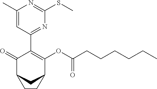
C1(C2=C(OC(CCCCCC)=O)C3CC(C2=O)CC3)=NC(SC)=NC(C)=C1
